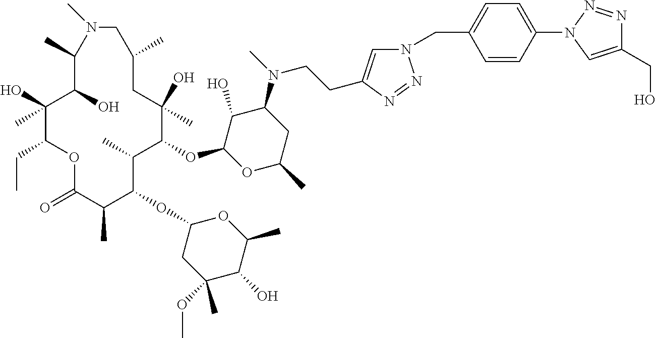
C1(O)C(OC2C(C)C(OC3CC(OC)(C)C(O)C(C)O3)C(C)C(=O)OC(CC)C(O)(C)C(O)C(C)N(C)CC(C)CC2(O)C)OC(C)CC1N(C)CCC1=CN(CC2=CC=C(N3C=C(CO)N=N3)C=C2)N=N1
